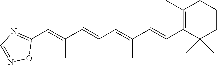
C1(C=C(C=CC=C(C=CC2=C(C)CCCC2(C)C)C)C)=NC=NO1
